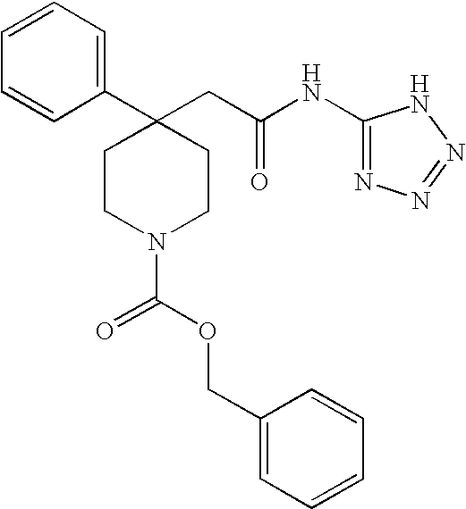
C1=CC=CC(C2(CC(NC3=NN=NN3)=O)CCN(C(OCC3=CC=CC=C3)=O)CC2)=C1
